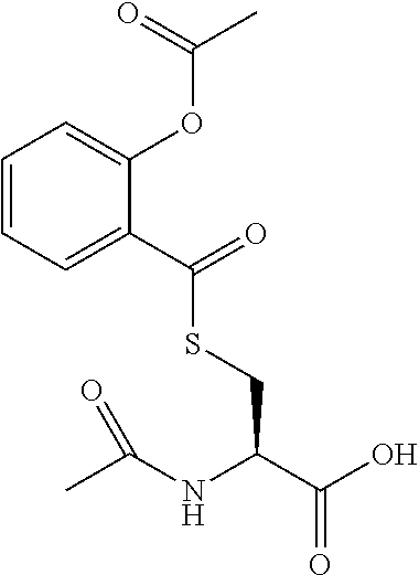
C1=CC=C(C(SCC(C(O)=O)NC(C)=O)=O)C(OC(C)=O)=C1
